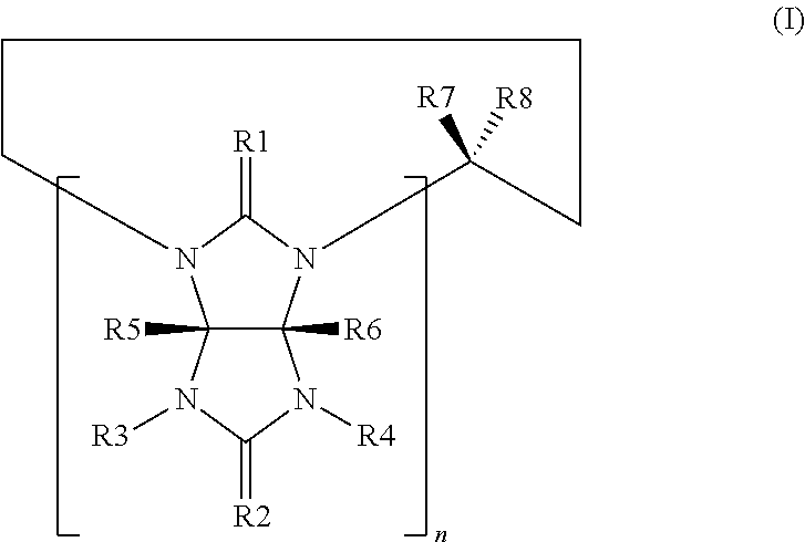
C12([R5])C([R6])(N3C(=[R1])N1CCCCC3([R7])[R8])N([R4])C(=[R2])N2[R3]
